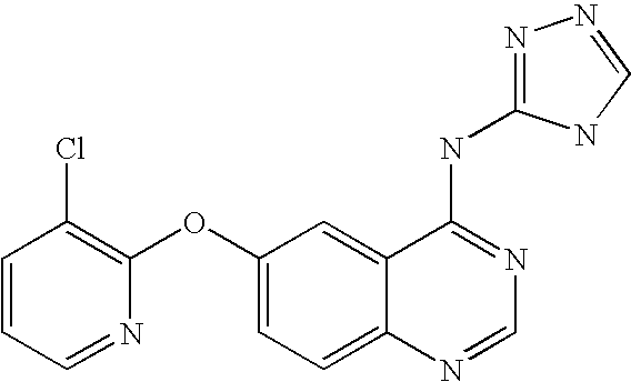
C1=CC=NC(OC2=CC=C3C(=C2)C(NC2=NN=CN2)=NC=N3)=C1Cl
